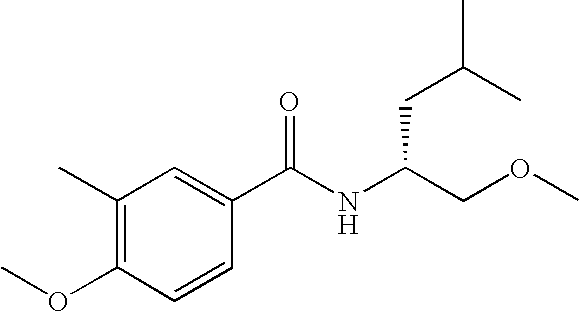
C1(C(NC(COC)CC(C)C)=O)=CC(C)=C(OC)C=C1
